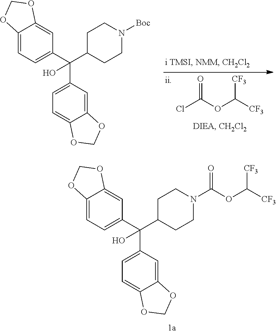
ClC(OC([CF3])[CF3])=O.C12=CC(C(C3CCN([Boc])CC3)(C3=CC=C4C(=C3)OCO4)O)=CC=C1OCO2.C12=CC(C(C3CCN(C(OC([CF3])[CF3])=O)CC3)(C3=CC=C4C(=C3)OCO4)O)=CC=C1OCO2
